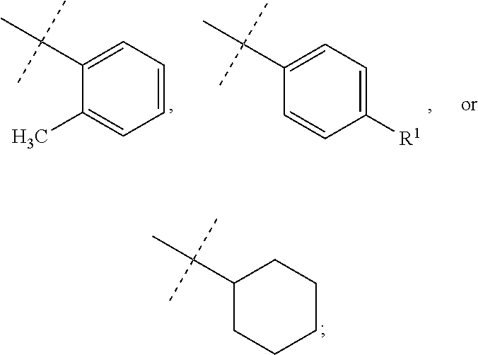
C1CCC(C(C)(C)C)CC1.C1([R1])=CC=C(C(C)(C)C)C=C1.C1=CC=C(C(C)(C)C)C(C)=C1
